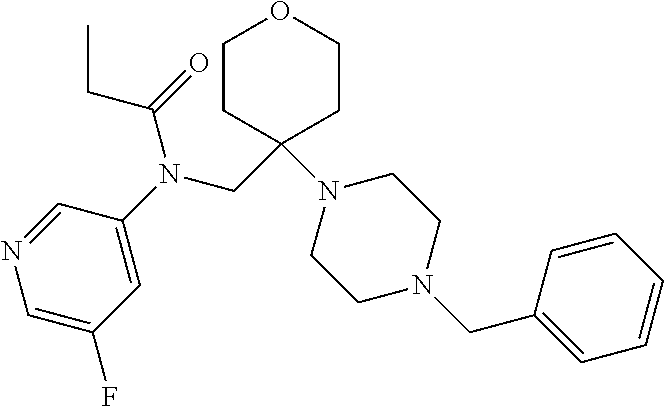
C1CC(CN(C2=CC(F)=CN=C2)C(=O)CC)(N2CCN(CC3=CC=CC=C3)CC2)CCO1
